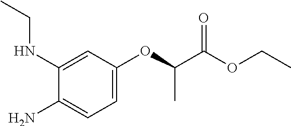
C(NC1=CC(OC(C(OCC)=O)C)=CC=C1N)C
